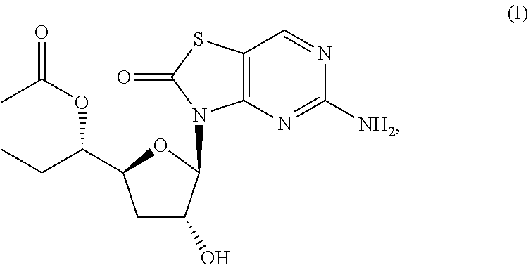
CC(OC(CC)C1CC(O)C(N2C3=C(C=NC([NH2])=N3)SC2=O)O1)=O
